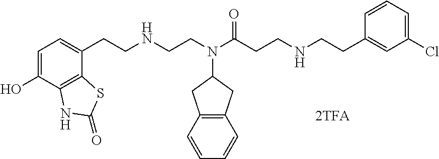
C1=C(O)C2=C(C(CCNCCN(C(CCNCCC3=CC(Cl)=CC=C3)=O)C3CC4=C(C=CC=C4)C3)=C1)SC(=O)N2
